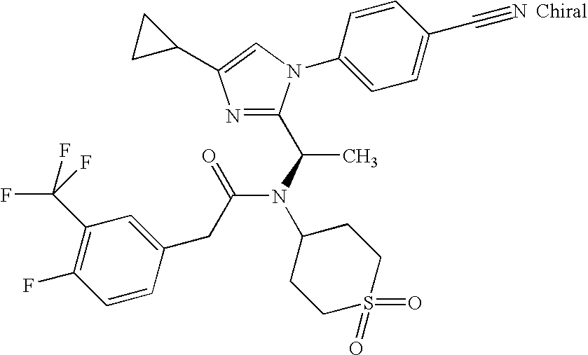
N1=C(C(N(C(CC2=CC(C(F)(F)F)=C(F)C=C2)=O)C2CCS(=O)(=O)CC2)C)N(C2=CC=C(C#N)C=C2)C=C1C1CC1
